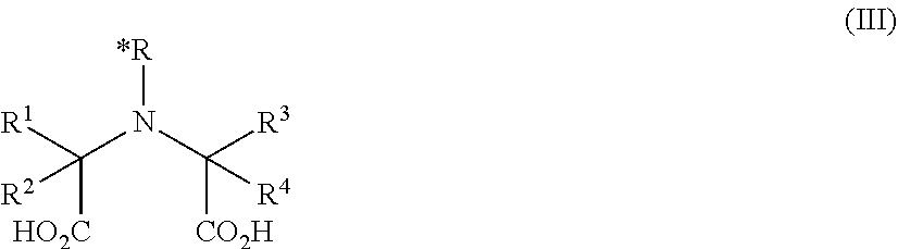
[R1]C(N(C([R3])([CO2H])[R4])[*R])([HO2C])[R2]
